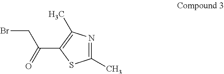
C1(C)=NC(C)=C(C(CBr)=O)S1
